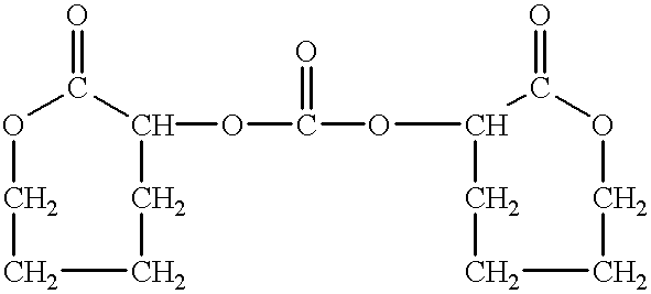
O1CCCCC(OC(OC2CCCCOC2=O)=O)C1=O
